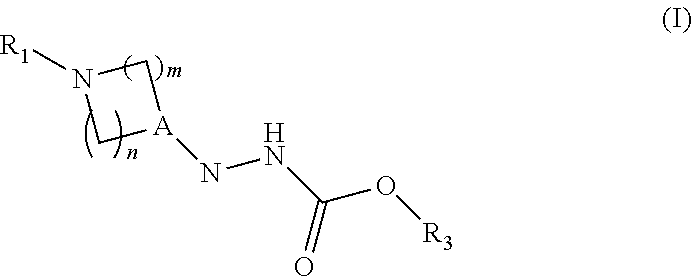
N1([R1])C[A](NNC(O[R3])=O)C1
